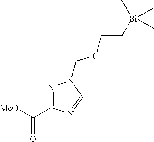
[MeO]C(C1=NN(COCC[Si](C)(C)C)C=N1)=O
